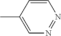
C1=CC(C)=CN=N1
